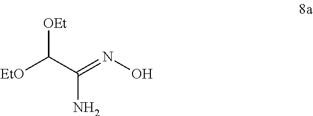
[EtO]C(C(=NO)N)[OEt]
